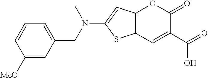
C12=C(C=C(C(=O)O)C(=O)O1)SC(N(CC1=CC=CC([MeO])=C1)C)=C2
